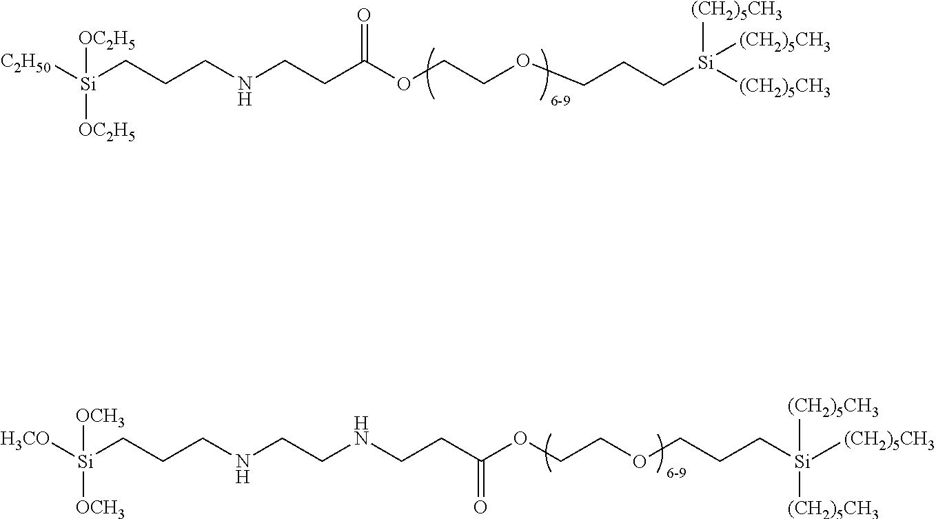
[C2H50][Si]([OC2H5])([OC2H5])CCCNCCC(OCCOCCC[Si]([(CH2)5CH3])([(CH2)5CH3])[(CH2)5CH3])=O.[H3CO][Si]([OCH3])([OCH3])CCCNCCNCCC(OCCOCCC[Si]([(CH2)5CH3])([(CH2)5CH3])[(CH2)5CH3])=O
